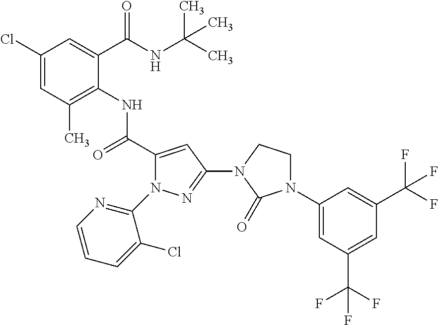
C1(Cl)=CC(C)=C(NC(C2=CC(N3CCN(C4=CC(C(F)(F)F)=CC(C(F)(F)F)=C4)C3=O)=NN2C2=NC=CC=C2Cl)=O)C(C(NC(C)(C)C)=O)=C1
